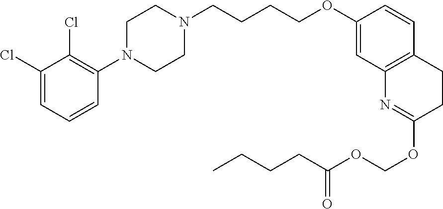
C1(Cl)=CC=CC(N2CCN(CCCCOC3=CC4=C(C=C3)CCC(OCOC(CCCC)=O)=N4)CC2)=C1Cl
